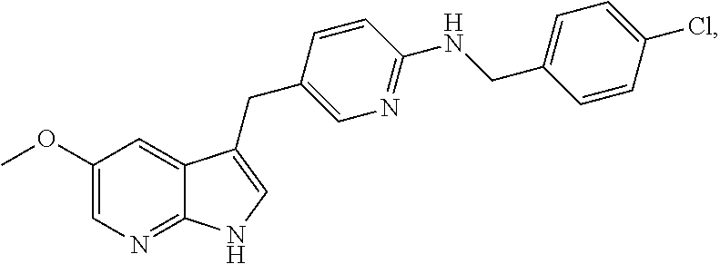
C1(OC)=CN=C2C(=C1)C(CC1=CN=C(NCC3=CC=C(Cl)C=C3)C=C1)=CN2
